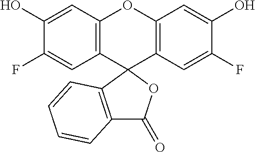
C12=C(C=C(F)C(O)=C1)C1(C3=C(O2)C=C(O)C(F)=C3)OC(=O)C2=C1C=CC=C2
